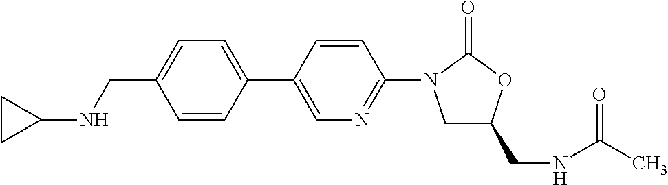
C1(CNC2CC2)=CC=C(C2=CN=C(N3CC(CNC(C)=O)OC3=O)C=C2)C=C1
